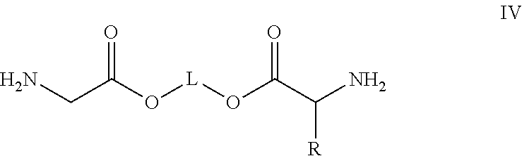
NCC(O[L]OC(C(N)[R])=O)=O
